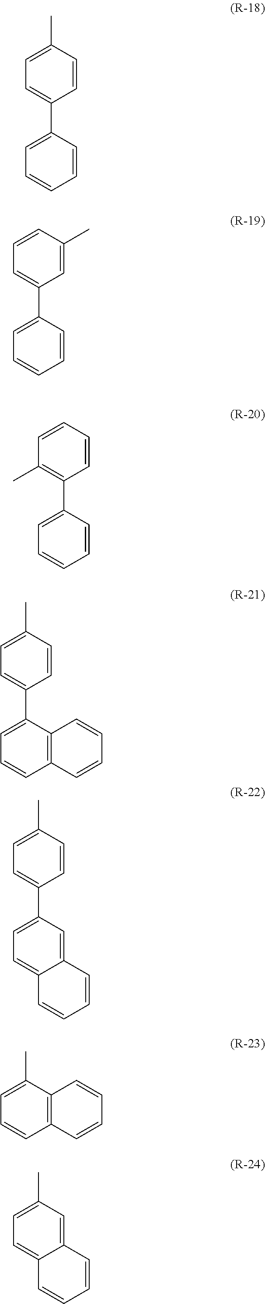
C1=C(C)C=CC(C2=CC=CC=C2)=C1.C1=CC(C)=CC(C2=CC=CC=C2)=C1.C1=CC=CC(C2=CC=CC=C2)=C1C.C1=C(C)C=CC(C2=CC=CC3=C2C=CC=C3)=C1.C1=C(C)C=CC(C2=CC=C3C(=C2)C=CC=C3)=C1.C1=C(C)C2=C(C=C1)C=CC=C2.CC1=CC=C2C(=C1)C=CC=C2
